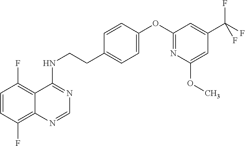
C1=CC(F)=C2C(=C1F)C(NCCC1=CC=C(OC3=NC(OC)=CC(C(F)(F)F)=C3)C=C1)=NC=N2
